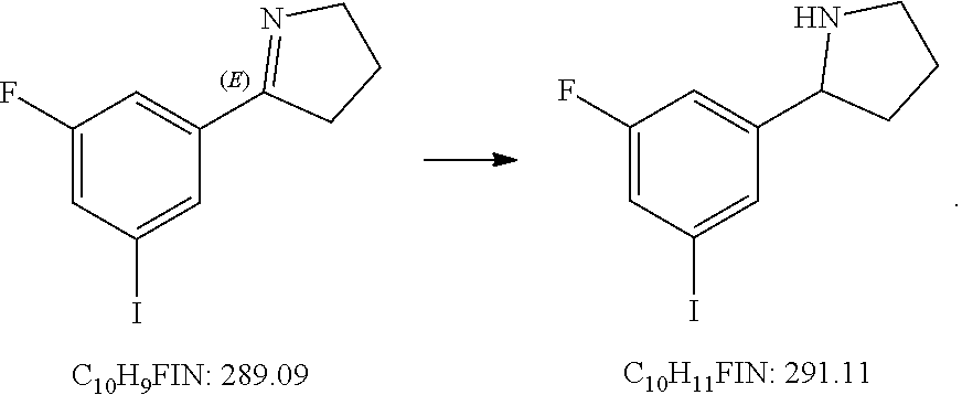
C1(F)=CC(I)=CC(C2CCCN2)=C1.C1(F)=CC(I)=CC(C2=NCCC2)=C1
